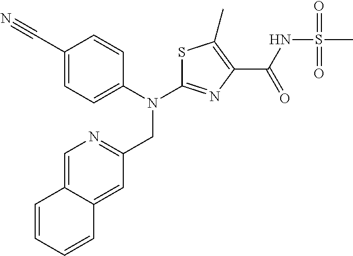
C1(C#N)=CC=C(N(C2=NC(C(NS(C)(=O)=O)=O)=C(C)S2)CC2=NC=C3C(=C2)C=CC=C3)C=C1
